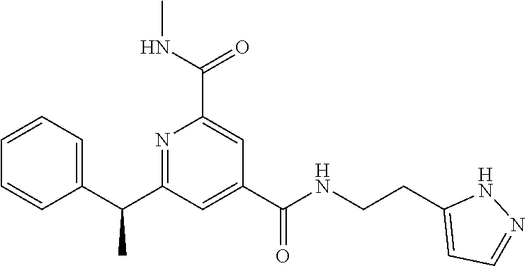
C1=CC=C(C(C2=NC(C(NC)=O)=CC(C(NCCC3=CC=NN3)=O)=C2)C)C=C1
